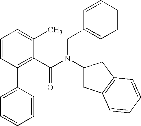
C1(C2=CC=CC=C2)=C(C(N(CC2=CC=CC=C2)C2CC3=C(C2)C=CC=C3)=O)C(C)=CC=C1
